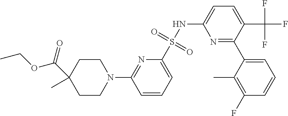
C1CN(C2=NC(S(NC3=CC=C(C(F)(F)F)C(C4=CC=CC(F)=C4C)=N3)(=O)=O)=CC=C2)CCC1(C(=O)OCC)C
